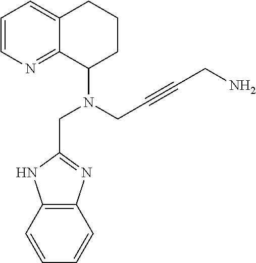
C1=CN=C2C(=C1)CCCC2N(CC#CCN)CC1=NC2=C(N1)C=CC=C2
